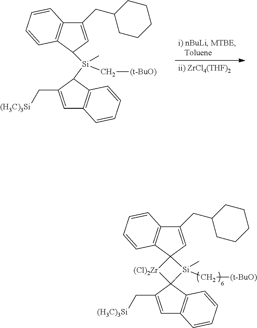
[Si](C)(C[(t-BuO)])(C1C2=C(C=C1C[(H3C)3Si])C=CC=C2)C1C2=C(C=CC=C2)C(CC2CCCCC2)=C1.[Si]1(C)(C[(t-BuO)])C2(C3=C(C=C2C[(H3C)3Si])C=CC=C3)[(Cl)2Zr]C12C1=C(C=CC=C1)C(CC1CCCCC1)=C2
